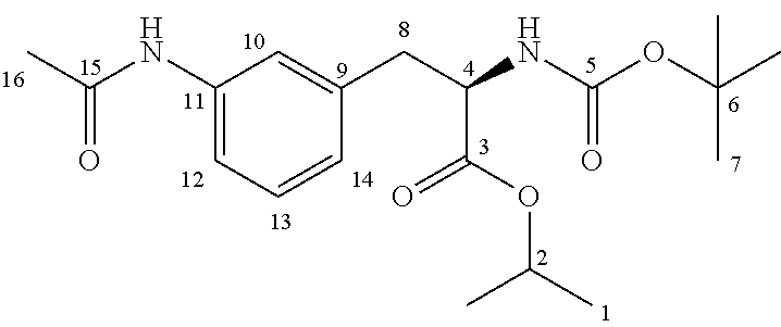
C1(NC(C)=O)=CC=CC(CC(NC(OC(C)(C)C)=O)C(OC(C)C)=O)=C1
